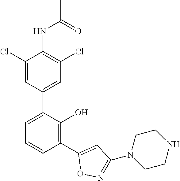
C1(NC(C)=O)=C(Cl)C=C(C2=CC=CC(C3=CC(N4CCNCC4)=NO3)=C2O)C=C1Cl
